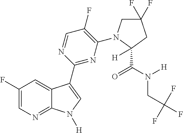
C1(F)=CN=C2C(=C1)C(C1=NC(N3CC(F)(F)CC3(C(N([H])CC(F)(F)F)=O)[H])=C(F)C=N1)=CN2[H]
